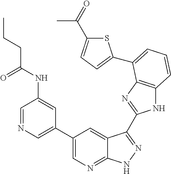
C1(C2=CN=CC(NC(CCC)=O)=C2)=CN=C2C(=C1)C(C1=NC3=C(N1)C=CC=C3C1=CC=C(C(=O)C)S1)=NN2
